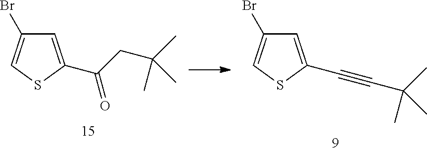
C1=C(C(CC(C)(C)C)=O)SC=C1Br.C1=C(C#CC(C)(C)C)SC=C1Br
